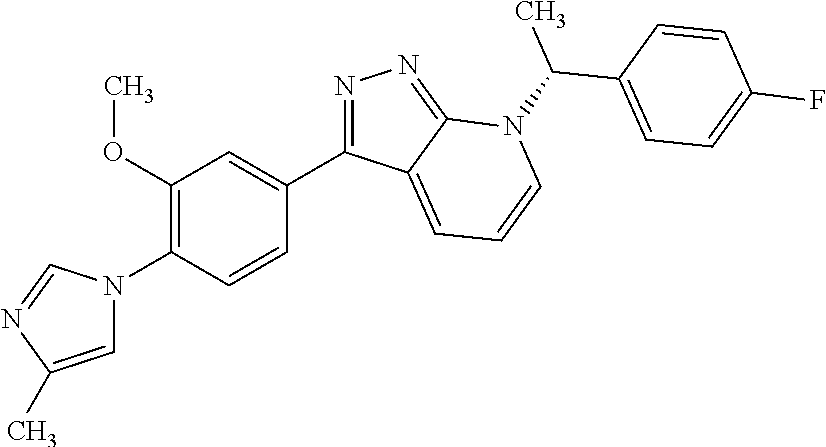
N1=C(C2=CC(OC)=C(N3C=C(C)N=C3)C=C2)C2=CC=CN(C(C3=CC=C(F)C=C3)C)C2=N1
